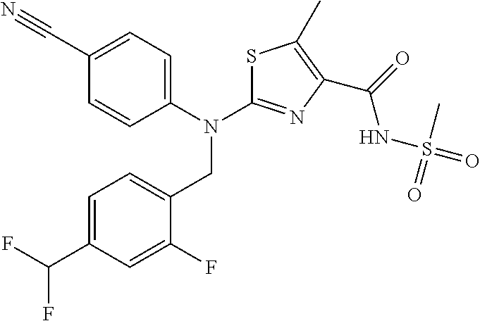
C1=C(CN(C2=NC(C(NS(=O)(C)=O)=O)=C(C)S2)C2=CC=C(C#N)C=C2)C(F)=CC(C(F)F)=C1
